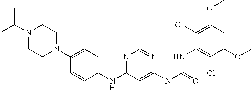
CC(N1CCN(C2=CC=C(NC3=NC=NC(N(C(=O)NC4=C(Cl)C(OC)=CC(OC)=C4Cl)C)=C3)C=C2)CC1)C
